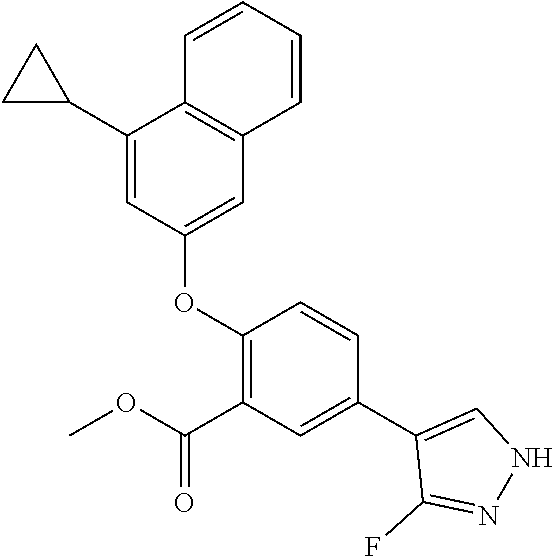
C1(C2CC2)=CC(OC2=C(C(OC)=O)C=C(C3=CNN=C3F)C=C2)=CC2=C1C=CC=C2
